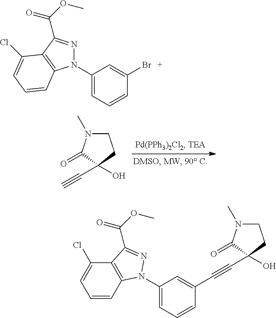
C1N(C)C(=O)C(C#C)(O)C1.N1(C2=CC=CC(Br)=C2)N=C(C(OC)=O)C2=C1C=CC=C2Cl.C(OC)(=O)C1=NN(C2=CC=CC(C#CC3(O)C(=O)N(C)CC3)=C2)C2=C1C(Cl)=CC=C2
